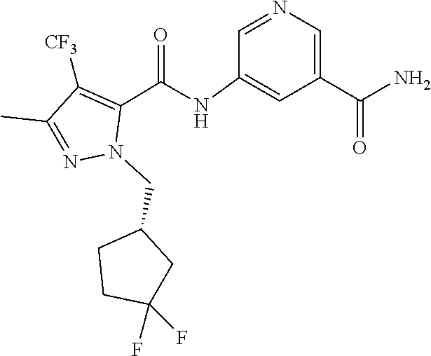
O=C(C1=CN=CC(NC(C2=C([CF3])C(C)=NN2CC2CCC(F)(F)C2)=O)=C1)N
